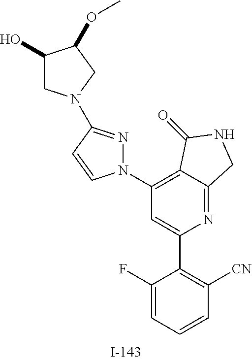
C1(O)CN(C2=NN(C3=C4C(=NC(C5=C([CN])C=CC=C5F)=C3)CNC4=O)C=C2)CC1OC
